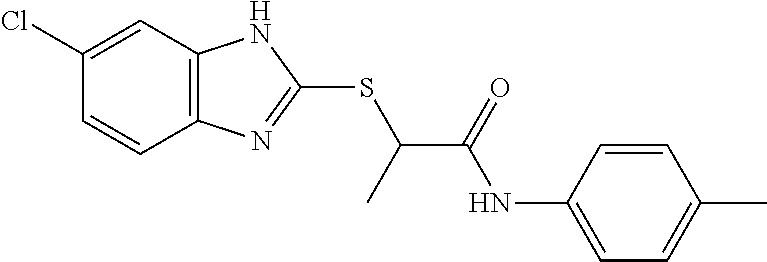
C12=C(C=C(Cl)C=C1)NC(SC(C(NC1=CC=C(C)C=C1)=O)C)=N2
